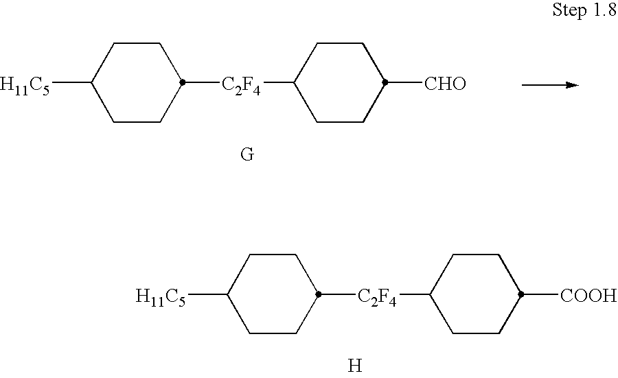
[C2F4](C1CCC([COOH])CC1)C1CCC([H11C5])CC1.[H].[C2F4](C1CCC([CHO])CC1)C1CCC([H11C5])CC1.[G]
